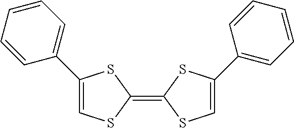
C1(=C2SC=C(C3=CC=CC=C3)S2)SC(C2=CC=CC=C2)=CS1
